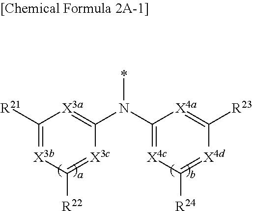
C1([R21])=[X3b]C([R22])=[X3c]C(N(*)C2=[X4c]C([R24])=[X4d]C([R23])=[X4a]2)=[X3a]1
